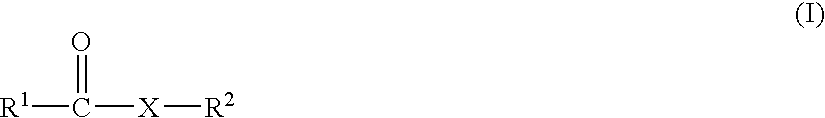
[R1]C([X][R2])=O
